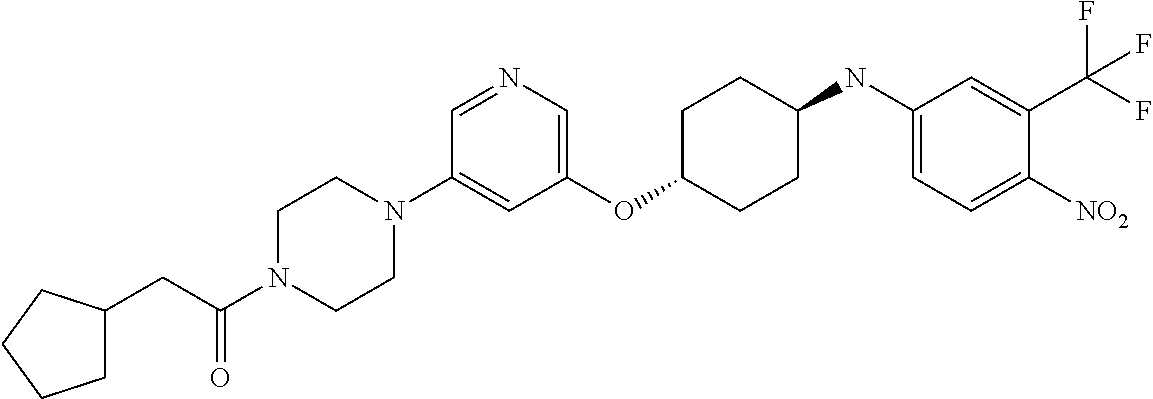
C1(OC2CCC(NC3=CC=C([NO2])C(C(F)(F)F)=C3)CC2)=CN=CC(N2CCN(C(CC3CCCC3)=O)CC2)=C1
